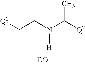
[Q1]CCN(C([Q2])C)[H].[DO]
